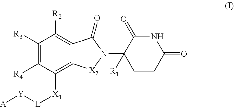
C1([R3])=C([R4])C([X1][L][Y][A])=C2C(=C1[R2])C(=O)N(C1([R1])C(=O)NC(=O)CC1)[X2]2
